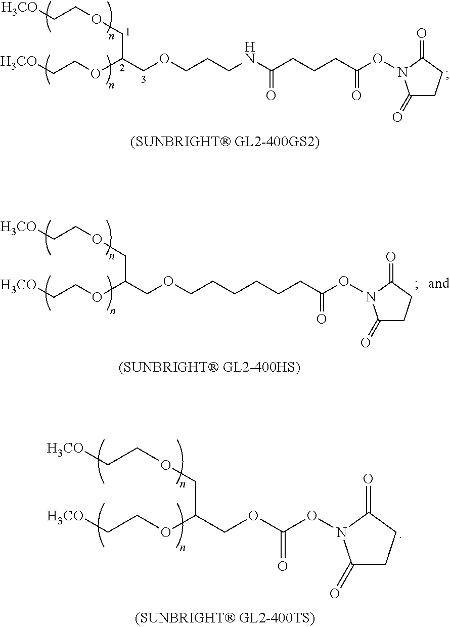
C1(=O)CCC(=O)N1OC(CCCC(NCCCOCC(OCC[H3CO])COCC[H3CO])=O)=O.C1(=O)CCC(=O)N1OC(CCCCCCOCC(OCC[H3CO])COCC[H3CO])=O.C1(=O)CCC(=O)N1OC(OCC(OCC[H3CO])COCC[H3CO])=O
